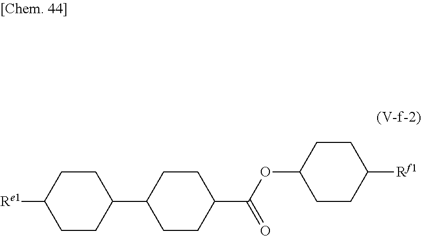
C1CC(C2CCC([Re1])CC2)CCC1C(=O)OC1CCC([Rf1])CC1
